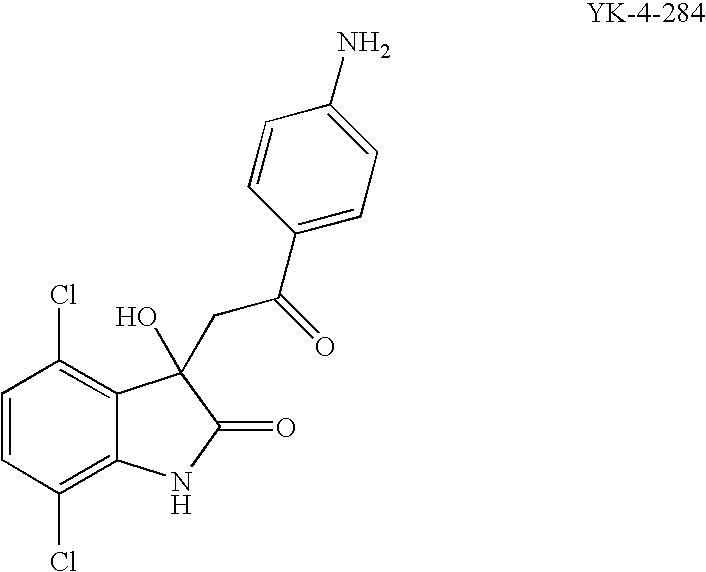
C1=CC(Cl)=C2C(=C1Cl)C(O)(CC(C1=CC=C(N)C=C1)=O)C(=O)N2
